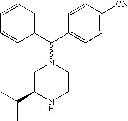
C1=CC=CC(C(C2=CC=C([CN])C=C2)N2CC(C(C)C)NCC2)=C1
